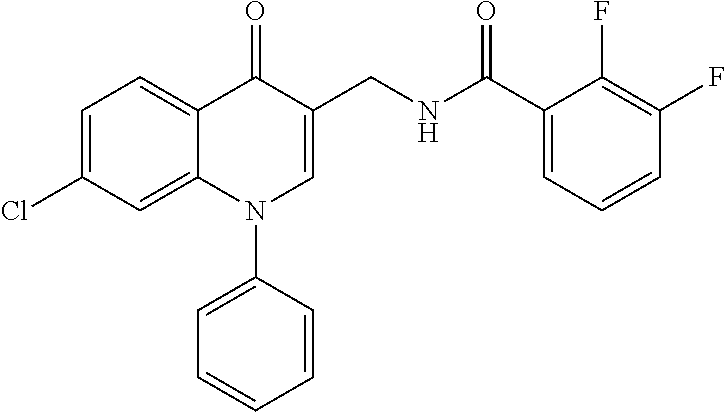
C1=C(Cl)C=C2C(=C1)C(=O)C(CNC(C1=CC=CC(F)=C1F)=O)=CN2C1=CC=CC=C1
